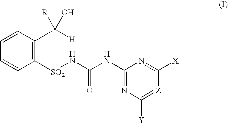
C1([SO2]NC(NC2=NC([Y])=[Z]C([X])=N2)=O)=C(C([H])(O)[R])C=CC=C1
